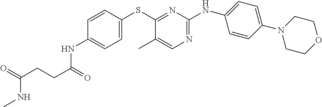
C1(NC(CCC(=O)NC)=O)=CC=C(SC2=NC(NC3=CC=C(N4CCOCC4)C=C3)=NC=C2C)C=C1
